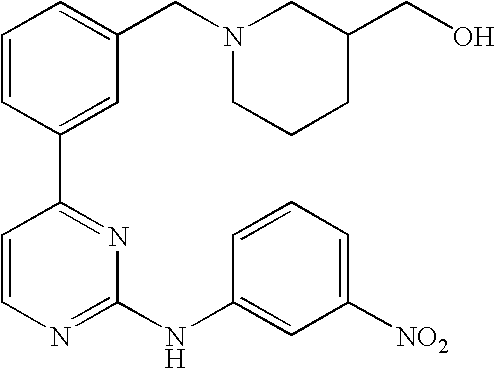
C1=CC(C2=NC(NC3=CC([NO2])=CC=C3)=NC=C2)=CC(CN2CCCC(CO)C2)=C1
